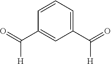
C1(C(=O)[H])=CC=CC(C(=O)[H])=C1
